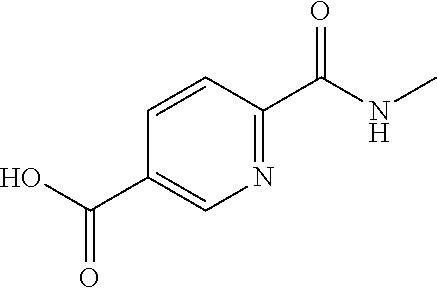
C1(C(O)=O)=CN=C(C(NC)=O)C=C1
